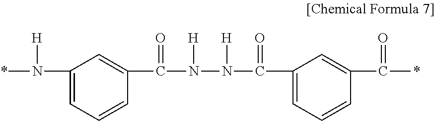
C1(N([H])*)=CC=CC(C(N(N(C(C2=CC=CC(C(*)=O)=C2)=O)[H])[H])=O)=C1
